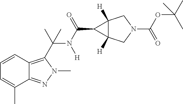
C1=CC2=C(C(C)(N(C(=O)C3C4([H])C3([H])CN(C(OC(C)(C)C)=O)C4)[H])C)N(C)N=C2C(C)=C1
